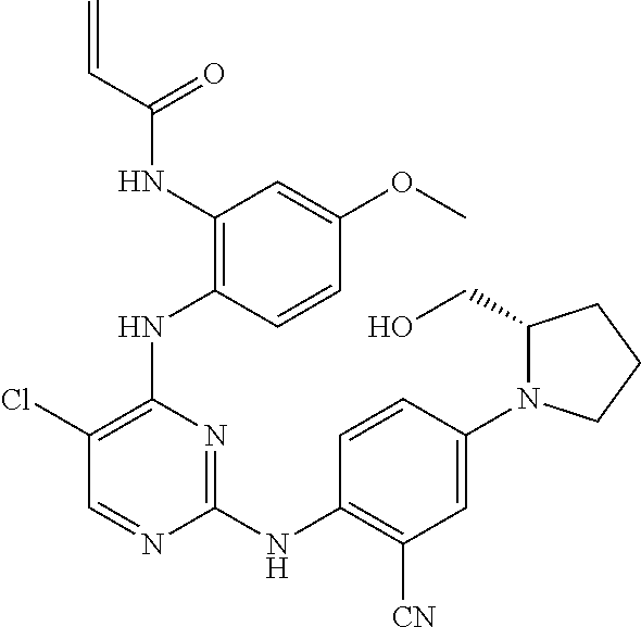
N(C1=C(NC2=C(Cl)C=NC(NC3=C([CN])C=C(N4C(CO)CCC4)C=C3)=N2)C=CC(OC)=C1)C(C=C)=O
